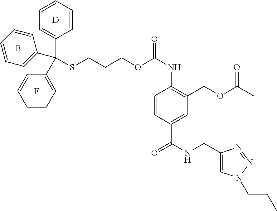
F.[D].C(CCOC(NC1=C(COC(C)=O)C=C(C(NCC2=CN(CCC)N=N2)=O)C=C1)=O)SC(C1=CC=CC=C1)(C1=CC=CC=C1)C1=CC=CC=C1
